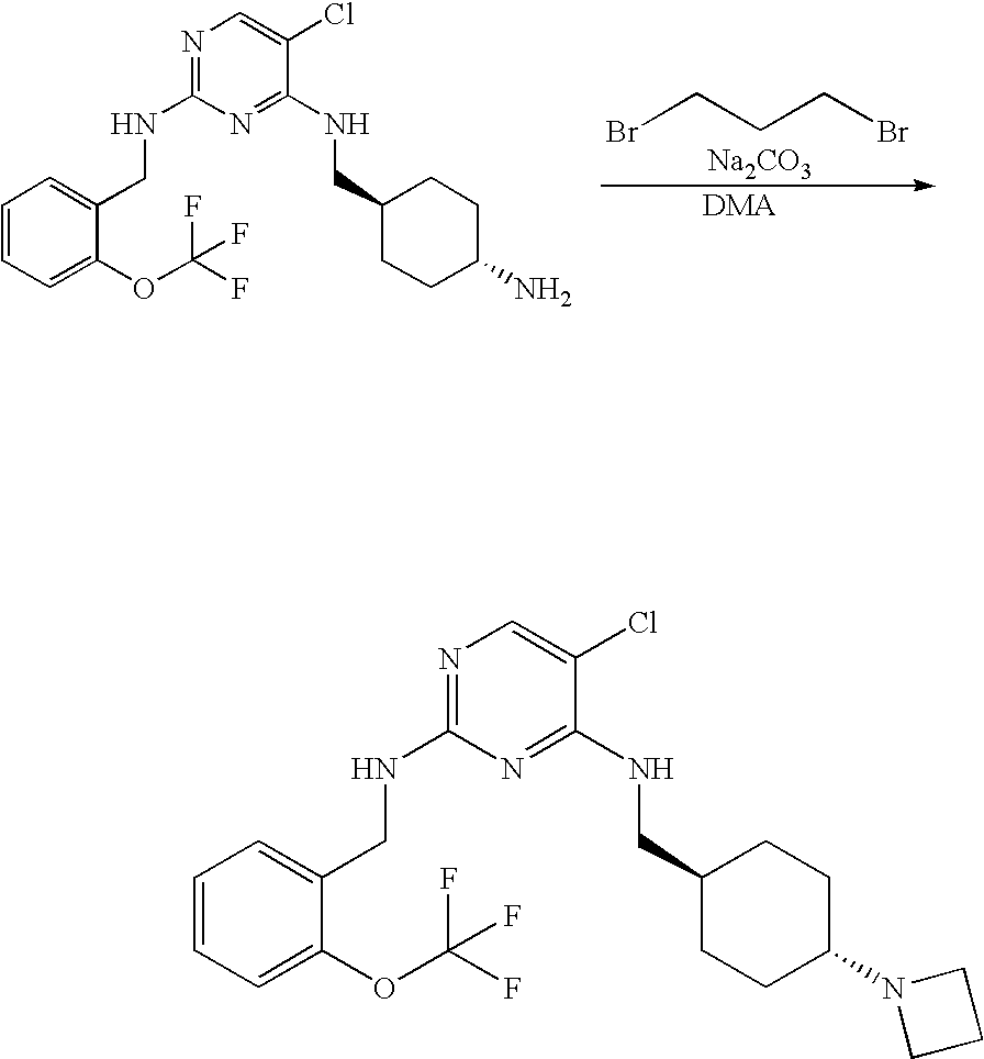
N1=C(NCC2=CC=CC=C2OC(F)(F)F)N=C(NCC2CCC(N3CCC3)CC2)C(Cl)=C1.N1=C(NCC2=CC=CC=C2OC(F)(F)F)N=C(NCC2CCC(N)CC2)C(Cl)=C1.[Na2CO3].[DMA].BrCCCBr
